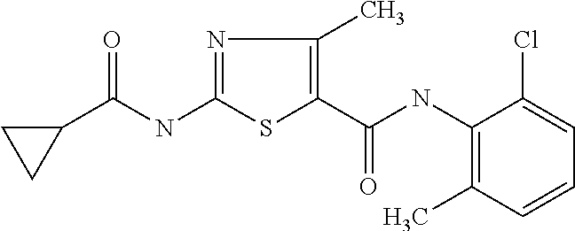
C(NC1=NC(C)=C(C(=O)NC2=C(C)C=CC=C2Cl)S1)(C1CC1)=O
